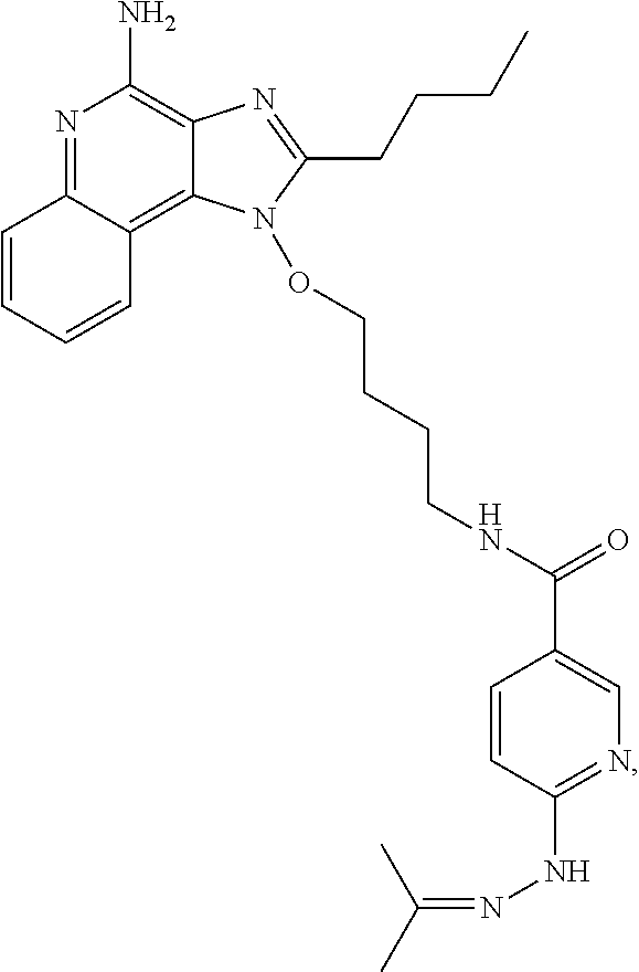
C12=C(N)N=C3C(=C1N(OCCCCNC(C1=CN=C(NN=C(C)C)C=C1)=O)C(CCCC)=N2)C=CC=C3
